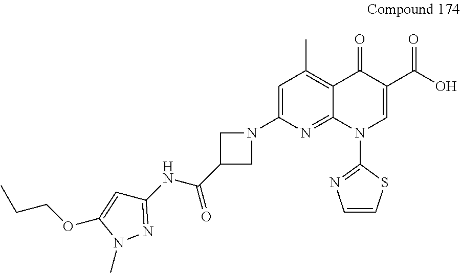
C1=C(OCCC)N(C)N=C1NC(=O)C1CN(C2=CC(C)=C3C(=N2)N(C2=NC=CS2)C=C(C(O)=O)C3=O)C1
